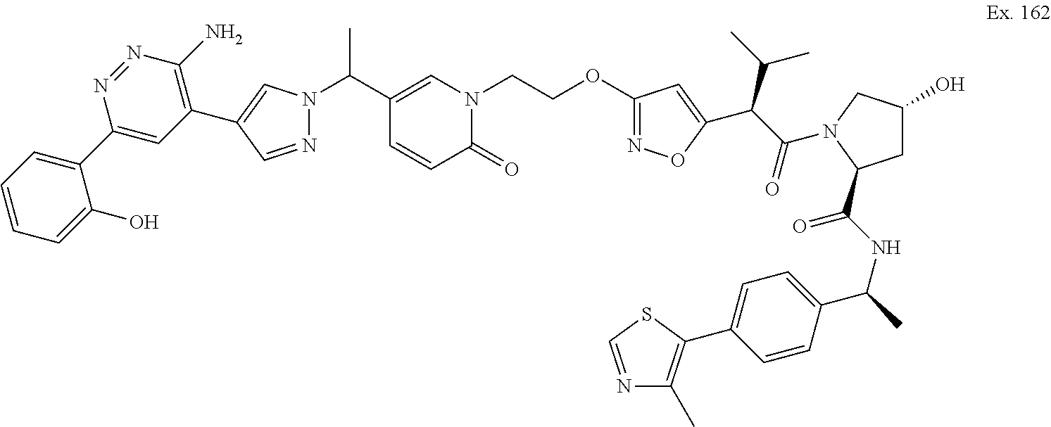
N1=CC(C2=C(N)N=NC(C3=CC=CC=C3O)=C2)=CN1C(C1=CN(CCOC2=NOC(C(C(=O)N3CC(O)CC3C(NC(C)C3=CC=C(C4=C(C)N=CS4)C=C3)=O)C(C)C)=C2)C(=O)C=C1)C
